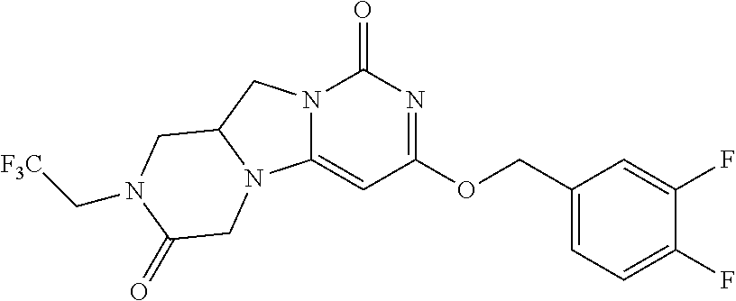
C1(F)=CC=C(COC2=NC(=O)N3C(=C2)N2C(C3)CN(C[F3C])C(=O)C2)C=C1F
